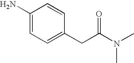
C1(N)=CC=C(CC(N(C)C)=O)C=C1
